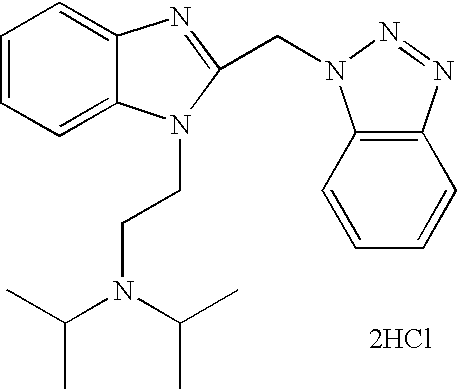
C1=CC=C2C(=C1)N=C(CN1C3=C(C=CC=C3)N=N1)N2CCN(C(C)C)C(C)C.[2HCl]
